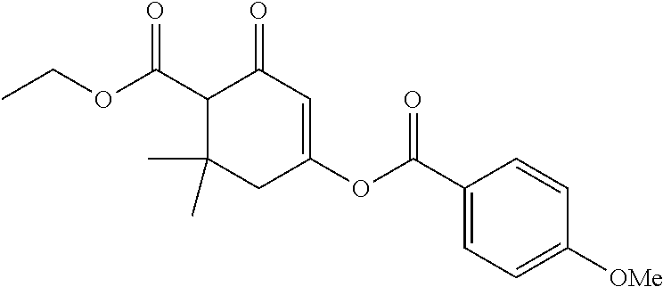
C1(C(OCC)=O)C(C)(C)CC(OC(C2=CC=C([OMe])C=C2)=O)=CC1=O
